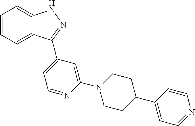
C1=CC=C2C(=C1)NN=C2C1=CC=NC(N2CCC(C3=CC=NC=C3)CC2)=C1
